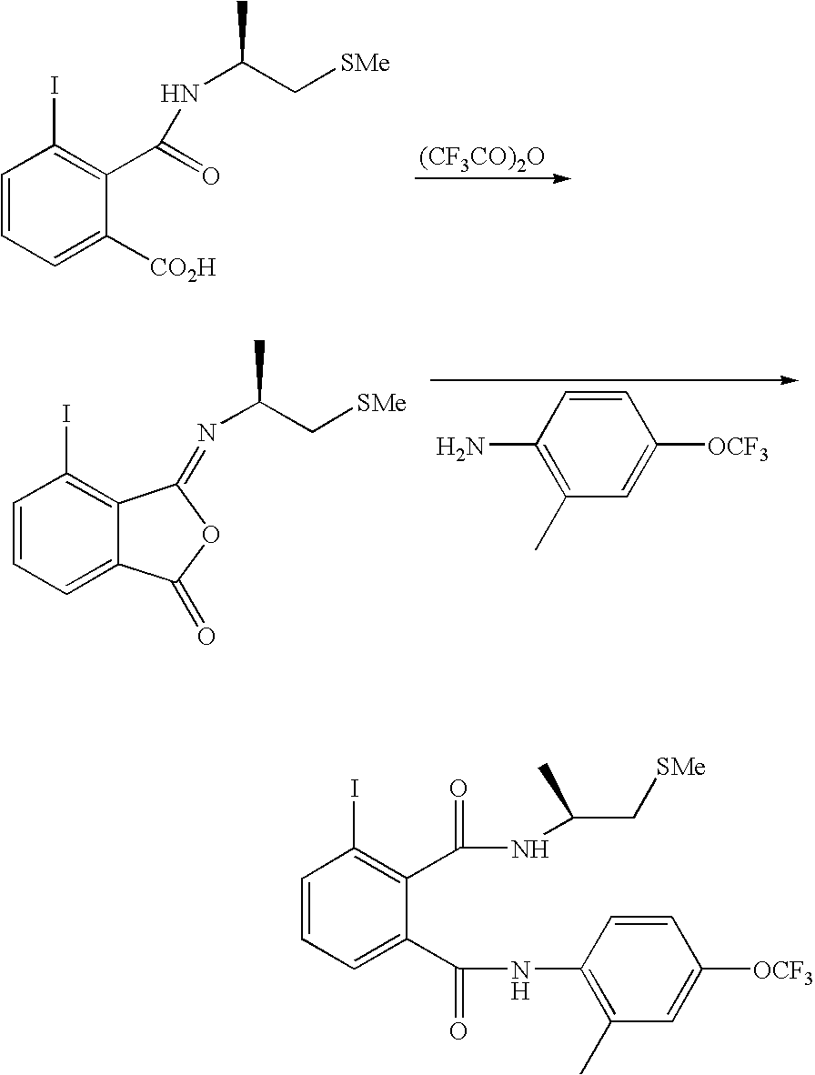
C1=CC=C([CO2H])C(C(=O)NC(C[SMe])C)=C1I.[(CF3CO)2O].C1=CC=C2C(=C1I)C(=NC(C[SMe])C)OC2=O.C1(C)=C(N)C=CC([OCF3])=C1.C1=CC=C(C(NC2=C(C)C=C([OCF3])C=C2)=O)C(C(NC(C[SMe])C)=O)=C1I
